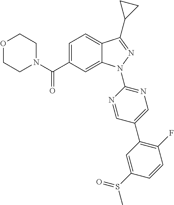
C1N(C(C2=CC=C3C(=C2)N(C2=NC=C(C4=C(F)C=CC(S(=O)C)=C4)C=N2)N=C3C2CC2)=O)CCOC1
